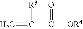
C=C(C(=O)[OR4])[R3]
